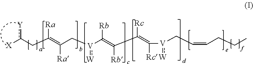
[Y]c(CC(=C(C[V](C(=C(C([Rc])=C([V](CC=CCCC):[W])[Rc])[Rb])[Rb]):[W])[Ra])[Ra])[X]
